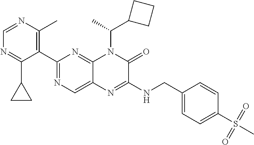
C1(C2=NC=C3C(=N2)N(C(C2CCC2)C)C(=O)C(NCC2=CC=C(S(=O)(=O)C)C=C2)=N3)=C(C)N=CN=C1C1CC1
